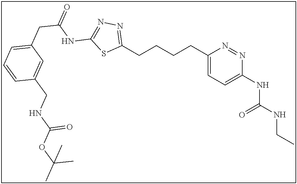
C1(CCCCC2=CC=C(NC(NCC)=O)N=N2)=NN=C(NC(CC2=CC=CC(CNC(OC(C)(C)C)=O)=C2)=O)S1
